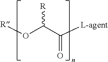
[R]OC(C([L-agent])=O)[R]
